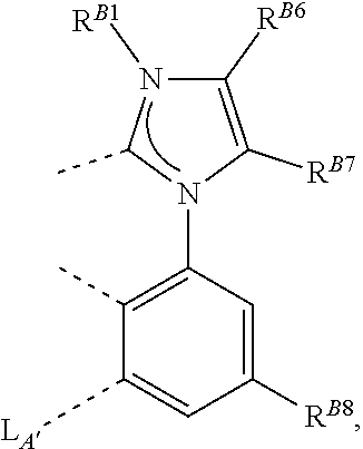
C1([RB8])=CC(N2C(C)N([RB1])C([RB6])=C2[RB7])=C(C)C([LA])=C1
